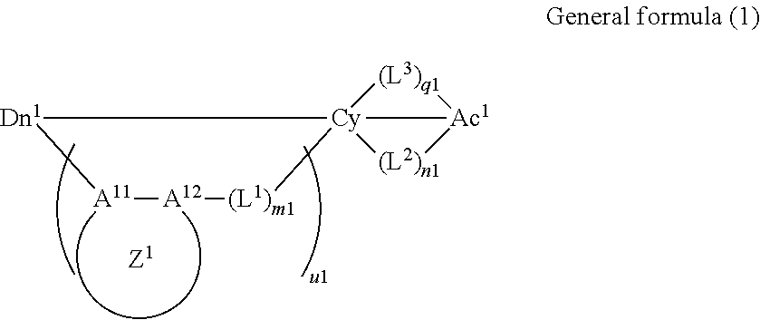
[A11]1[A12][(L1)m1][Cy]23([Dn1]1)[(L3)q1][Ac1]2[(L2)n1]3
